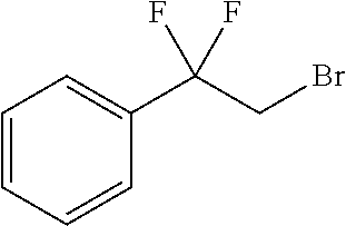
C1=CC=CC(C(CBr)(F)F)=C1
